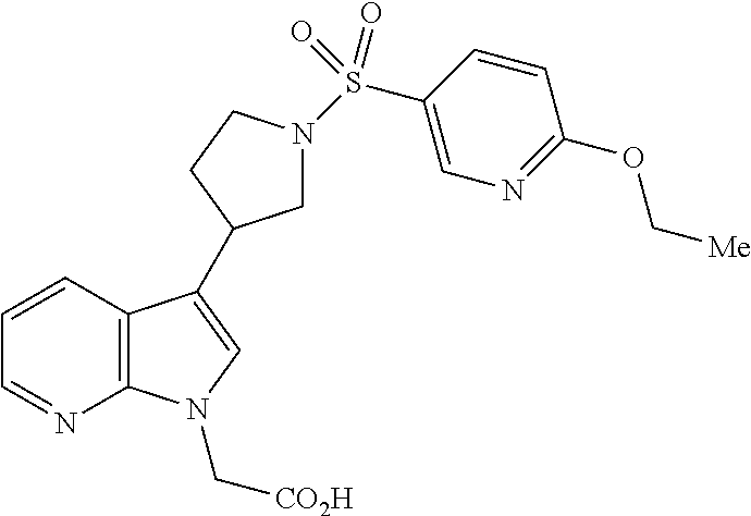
C12=C(C=CC=N1)C(C1CN(S(C3=CN=C(OC[Me])C=C3)(=O)=O)CC1)=CN2C[CO2H]
